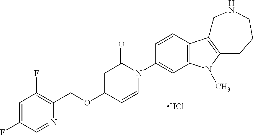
C1=C(F)C=NC(COC2=CC(=O)N(C3=CC4=C(C=C3)C3=C(N4C)CCCNC3)C=C2)=C1F.Cl
